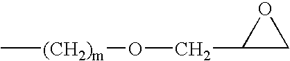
C[(CH2)m]OCC1CO1
